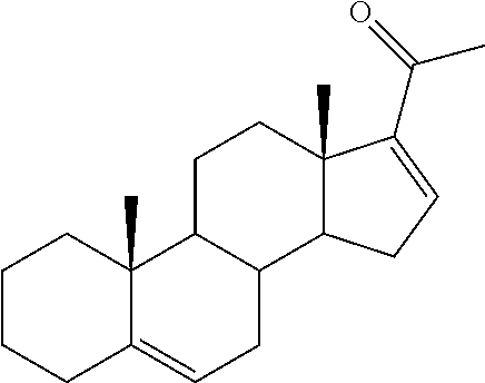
C1CC2=CCC3C(C2(C)CC1)CCC1(C)C3CC=C1C(C)=O
